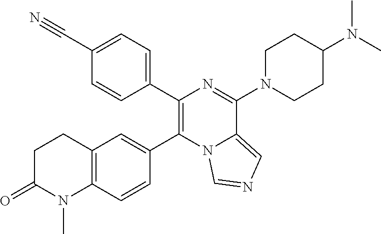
C1(C2=C(C3=CC4=C(C=C3)N(C)C(=O)CC4)N3C(=CN=C3)C(N3CCC(N(C)C)CC3)=N2)=CC=C(C#N)C=C1
